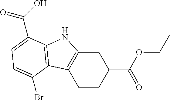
C1C2=C(CCC1C(OCC)=O)C1=C(N2)C(C(O)=O)=CC=C1Br
